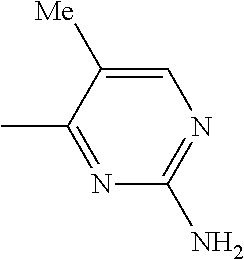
C1=C([Me])C(C)=NC(N)=N1
